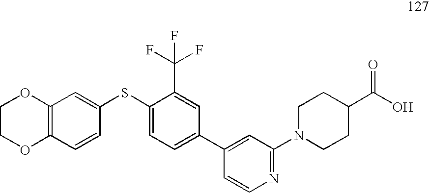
C1COC2=C(O1)C=C(SC1=CC=C(C3=CC(N4CCC(C(O)=O)CC4)=NC=C3)C=C1C(F)(F)F)C=C2
